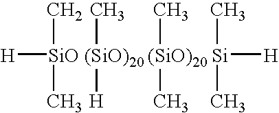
[H][SiO (SiO)20 (SiO)20 Si](C)(C)([H])(C)(C)(C)(C)(C)[H]
